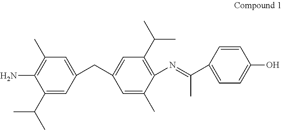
C1=C(CC2=CC(C(C)C)=C(N=C(C3=CC=C(O)C=C3)C)C(C)=C2)C=C(C(C)C)C(N)=C1C
